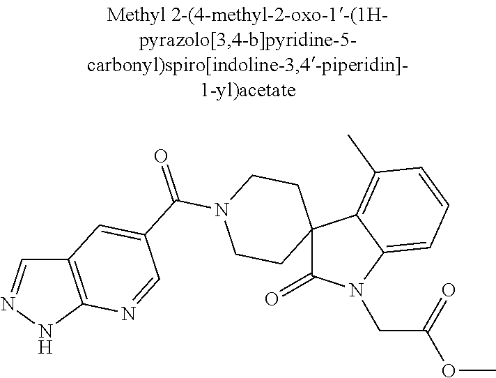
C1=NNC2=C1C=C(C(N1CCC3(CC1)C(=O)N(CC(=O)OC)C1=CC=CC(C)=C31)=O)C=N2
